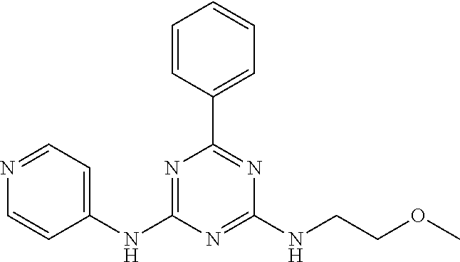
C1=CC(C2=NC(NCCOC)=NC(NC3=CC=NC=C3)=N2)=CC=C1
